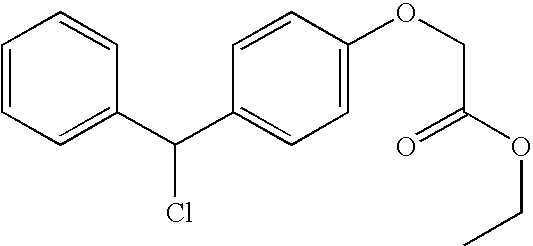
C1=CC=C(C(C2=CC=C(OCC(OCC)=O)C=C2)Cl)C=C1
